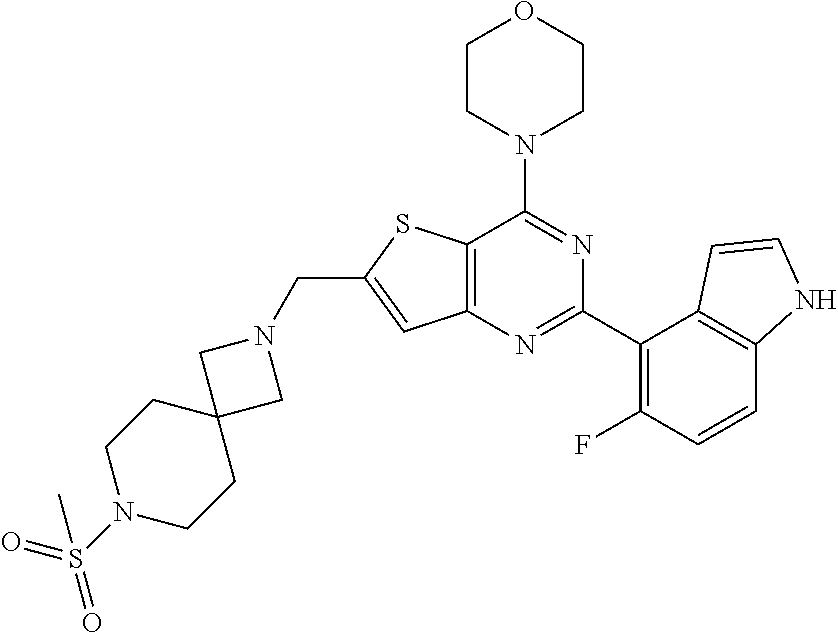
C12=C(N=C(C3=C(F)C=CC4=C3C=CN4)N=C1N1CCOCC1)C=C(CN1CC3(C1)CCN(S(=O)(=O)C)CC3)S2
